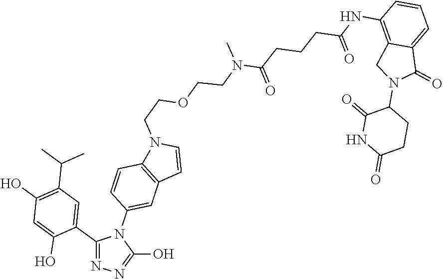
C1(C2=CC(C(C)C)=C(O)C=C2O)=NN=C(O)N1C1=CC2=C(C=C1)N(CCOCCN(C(CCCC(NC1=C3C(=CC=C1)C(=O)N(C1CCC(=O)NC1=O)C3)=O)=O)C)C=C2
